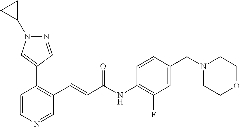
N1=CC(C2=C(C=CC(NC3=C(F)C=C(CN4CCOCC4)C=C3)=O)C=NC=C2)=CN1C1CC1
